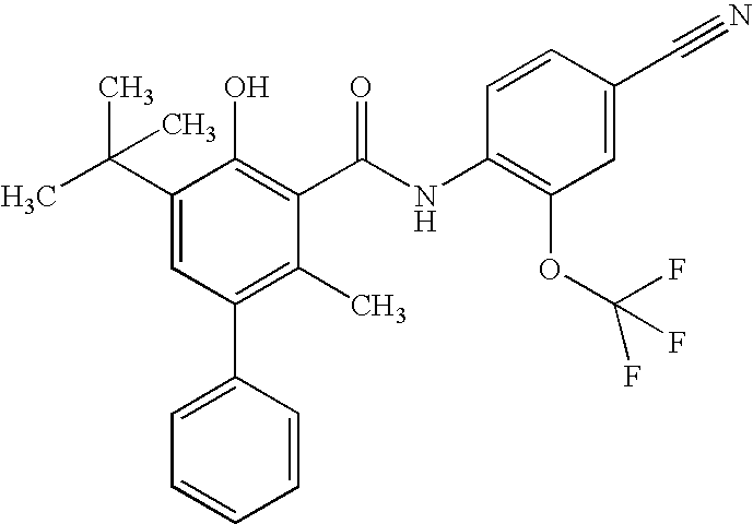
C1(C(C)(C)C)=CC(C2=CC=CC=C2)=C(C)C(C(NC2=C(OC(F)(F)F)C=C(C#N)C=C2)=O)=C1O
